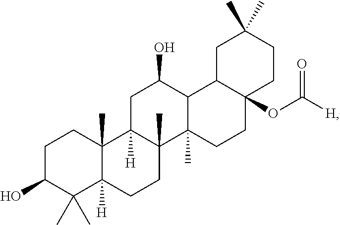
C1C(O)C(C)(C)C2([H])C(C)(C1)C1([H])C(C)(CC2)C2(C)C(C(O)C1)C1C(OC([H])=O)(CC2)CCC(C)(C)C1
